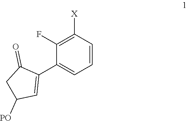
C1([X])=C(F)C(C2=CC([PO])CC2=O)=CC=C1
